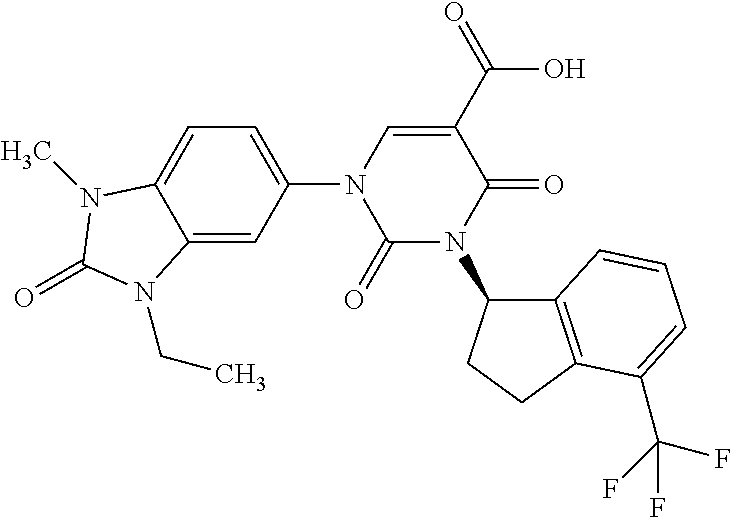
C1(=O)N(C2C3=C(CC2)C(C(F)(F)F)=CC=C3)C(=O)C(C(=O)O)=CN1C1=CC=C2C(=C1)N(CC)C(=O)N2C
